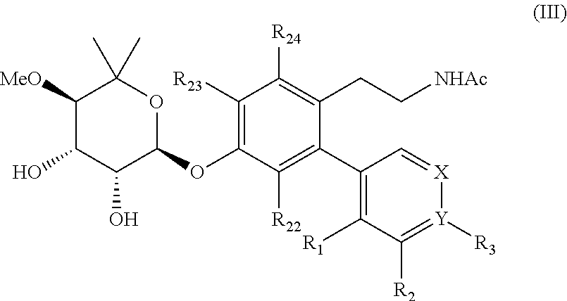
C1([R23])=C(OC2C(O)C(O)C([MeO])C(C)(C)O2)C([R22])=C(C2=C([R1])C([R2])=[Y]([R3])[X]=C2)C(CC[NHAc])=C1[R24]
